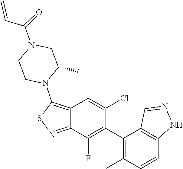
C1(C)CN(C(=O)C=C)CCN1C1=C2C(=NS1)C(F)=C(C1=C(C)C=CC3=C1C=NN3)C(Cl)=C2
